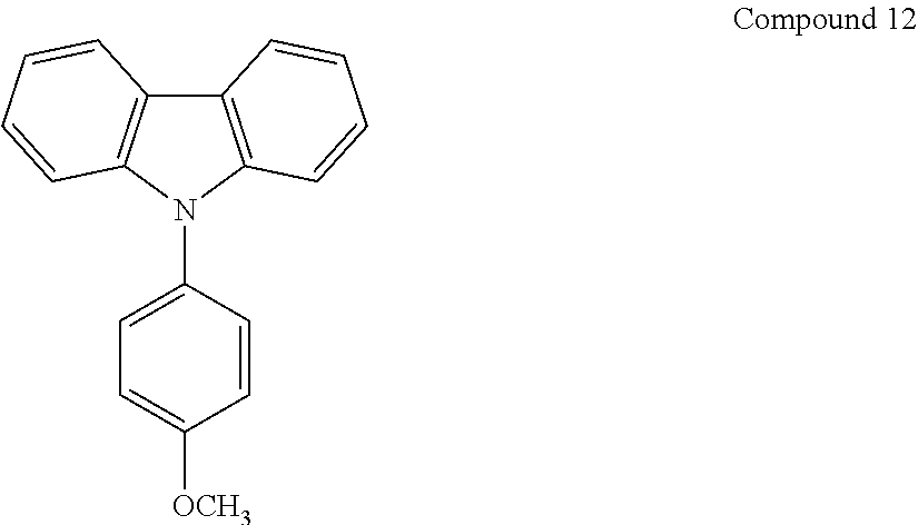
C12=C(N(C3=CC=C([OCH3])C=C3)C3=C1C=CC=C3)C=CC=C2
